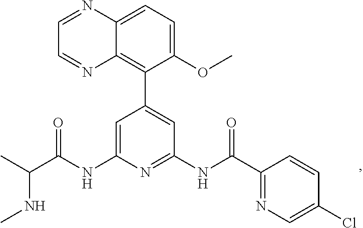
C1=C(NC(C(C)NC)=O)N=C(NC(=O)C2=NC=C(Cl)C=C2)C=C1C1=C2C(=CC=C1OC)N=CC=N2
